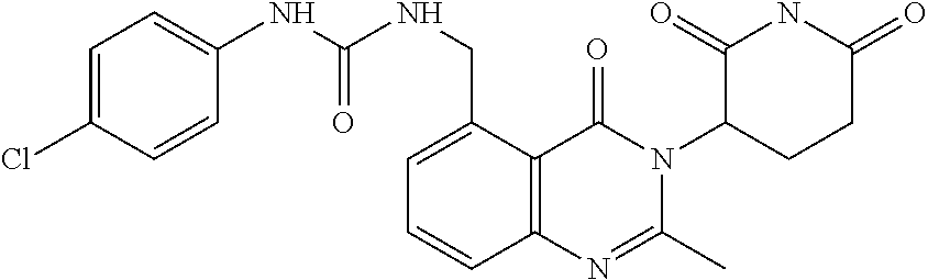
C1=C(CNC(=O)NC2=CC=C(Cl)C=C2)C2=C(C=C1)N=C(C)N(C1CCC(=O)NC1=O)C2=O
